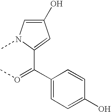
C1(C(=OC)C2=CC(O)=CN2C)=CC=C(O)C=C1
